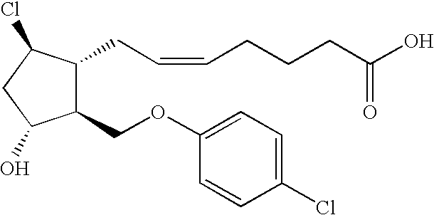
C1(OCC2C(CC=CCCCC(O)=O)C(Cl)CC2O)=CC=C(Cl)C=C1
